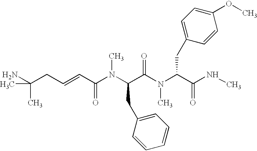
C(CC=CC(N(C(C(N(C(C(NC)=O)CC1=CC=C(OC)C=C1)C)=O)CC1=CC=CC=C1)C)=O)(N)(C)C
